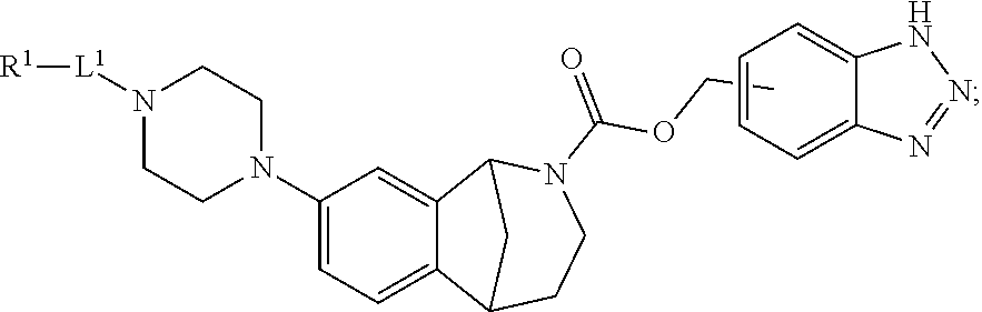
C1(N2CCN([L1][R1])CC2)=CC=C2C(=C1)C1N(C(=O)OCC)CCC2C1.C1=CC=C2C(=C1)NN=N2
